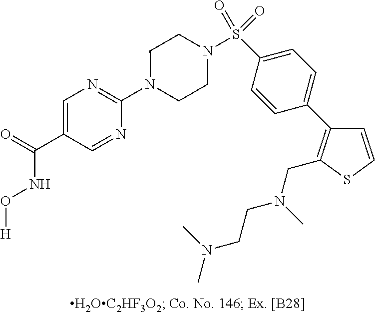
N1(C2=NC=C(C(NO[H])=O)C=N2)CCN(S(C2=CC=C(C3=C(CN(C)CCN(C)C)SC=C3)C=C2)(=O)=O)CC1
